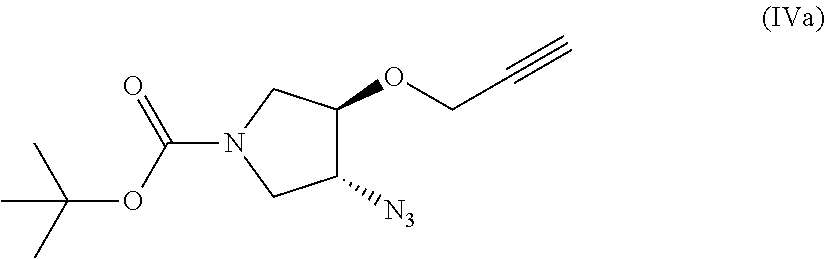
C1([N3])C(OCC#C)CN(C(OC(C)(C)C)=O)C1
